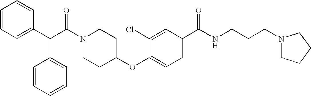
C(N1CCC(OC2=CC=C(C(NCCCN3CCCC3)=O)C=C2Cl)CC1)(C(C1=CC=CC=C1)C1=CC=CC=C1)=O
